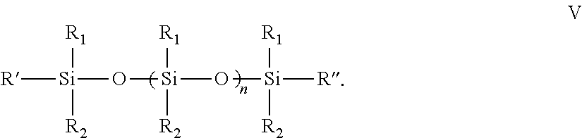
[R][Si]([R1])([R2])O[Si](O[Si]([R])([R1])[R2])([R1])[R2]
